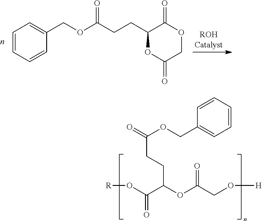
C1=CC=CC(COC(=O)CCC2OC(=O)COC2=O)=C1.[R]OC(=O)C(OC(=O)CO[H])CCC(=O)OCC1=CC=CC=C1
